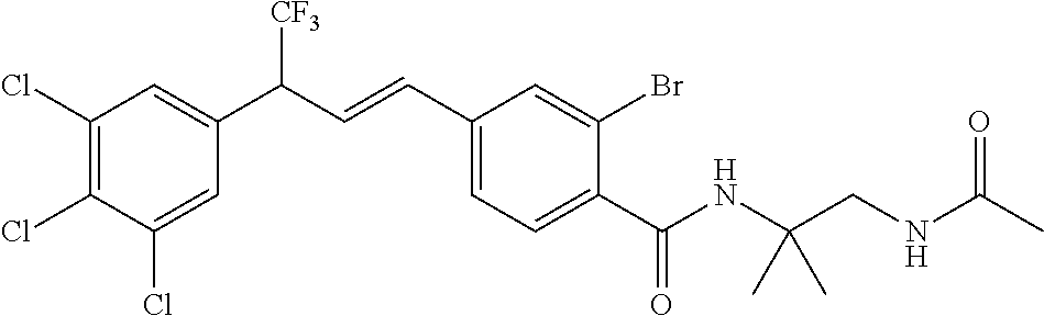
C1(Cl)=C(Cl)C(Cl)=CC(C(C=CC2=CC=C(C(NC(CNC(C)=O)(C)C)=O)C(Br)=C2)[CF3])=C1
